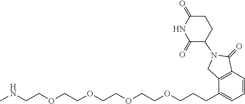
N(CCOCCOCCOCCOCCCC1=CC=CC2=C1CN(C1CCC(=O)NC1=O)C2=O)C
